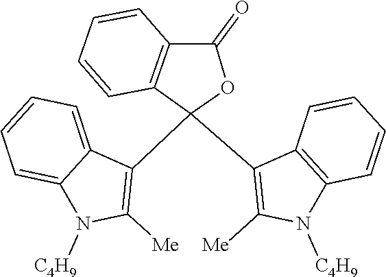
C1(C2=C([Me])N([C4H9])C3=CC=CC=C23)(C2=C([Me])N([C4H9])C3=C2C=CC=C3)OC(=O)C2=C1C=CC=C2
